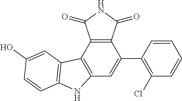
C12=C(C(=O)NC1=O)C(C1=C(Cl)C=CC=C1)=CC1=C2C2=C(N1)C=CC(O)=C2
